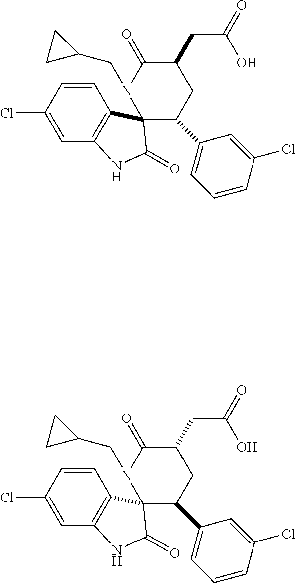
C1(C2=CC=CC(Cl)=C2)CC(CC(=O)O)C(=O)N(CC2CC2)C12C1=C(C=C(Cl)C=C1)NC2=O.C1(C2=CC=CC(Cl)=C2)CC(CC(=O)O)C(=O)N(CC2CC2)C12C1=C(C=C(Cl)C=C1)NC2=O
